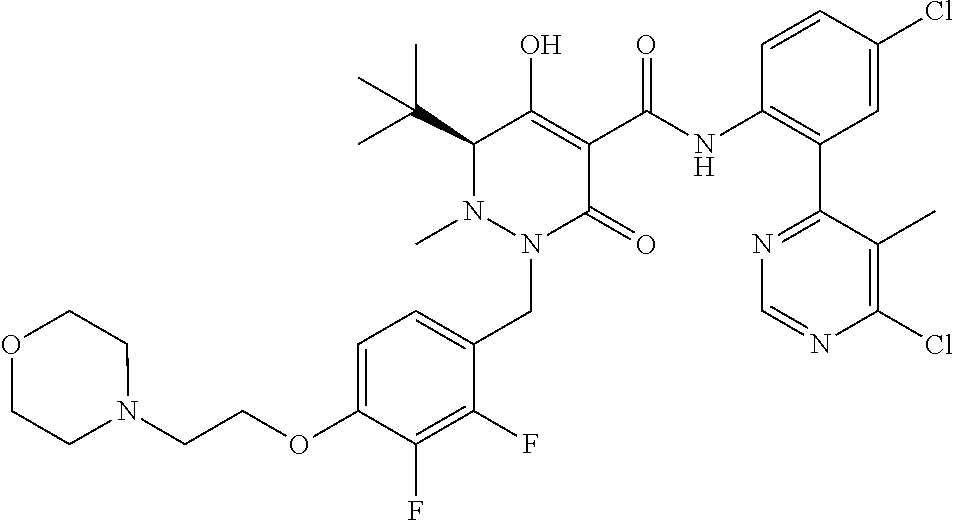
C1=C(OCCN2CCOCC2)C(F)=C(F)C(CN2C(=O)C(C(=O)NC3=C(C4=NC=NC(Cl)=C4C)C=C(Cl)C=C3)=C(O)C(C(C)(C)C)N2C)=C1
